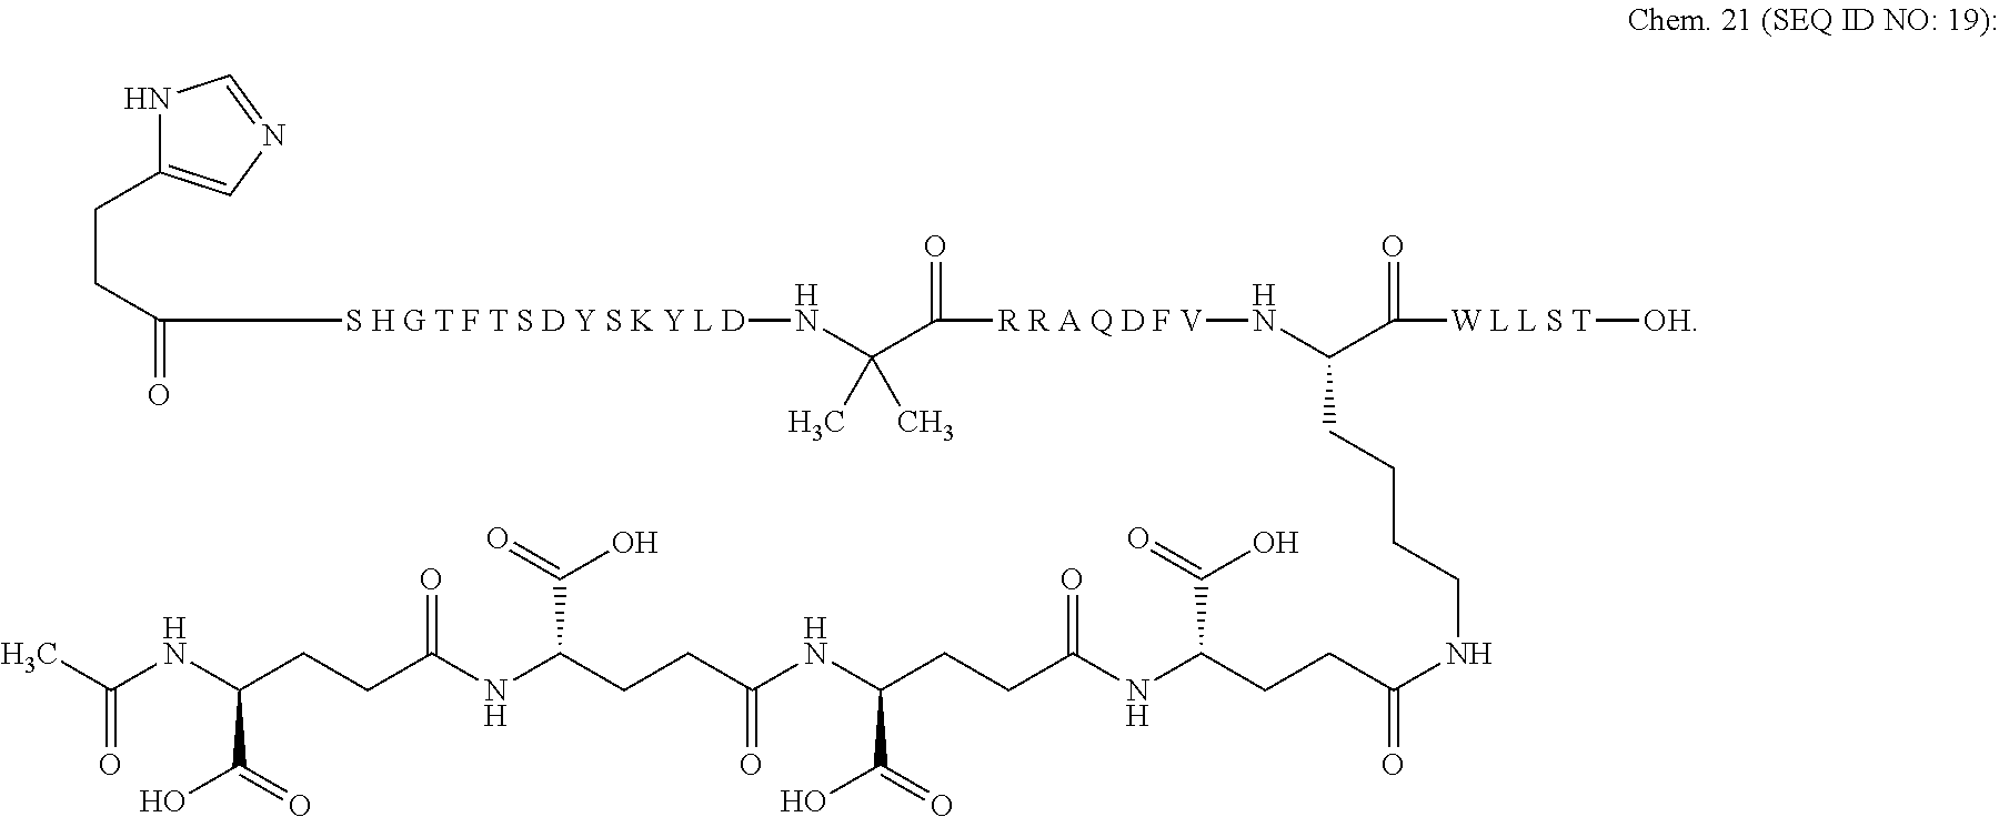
N1C(CCC(=O)[S H G T F T S D Y S K Y L D]NC(C([R R A Q D F V]NC(C([W L L S T][OH])=O)CCCCNC(CCC(NC(CCC(NC(CCC(NC(CCC(NC(C)=O)C(=O)O)=O)C(=O)O)=O)C(O)=O)=O)C(O)=O)=O)=O)(C)C)=CN=C1
